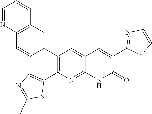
C12=C(C=C(C3=C(C4=CN=C(C)S4)N=C4C(=C3)C=C(C3=NC=CS3)C(=O)N4)C=C1)C=CC=N2
